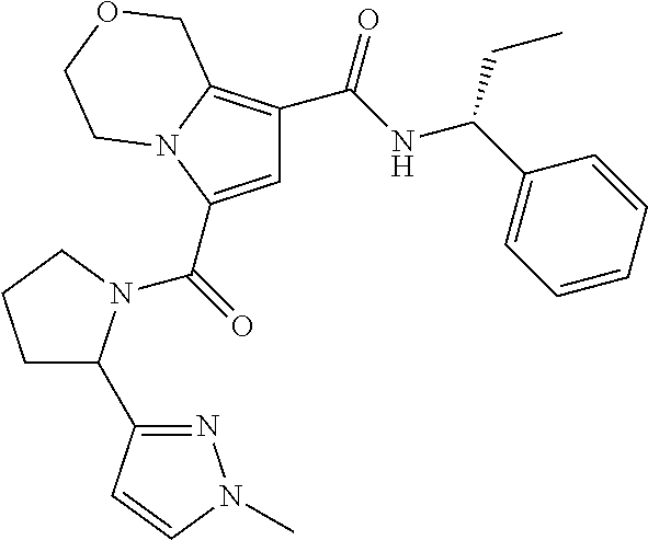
C1=C(C(=O)N2C(C3=NN(C)C=C3)CCC2)N2C(=C1C(NC(C1=CC=CC=C1)CC)=O)COCC2
